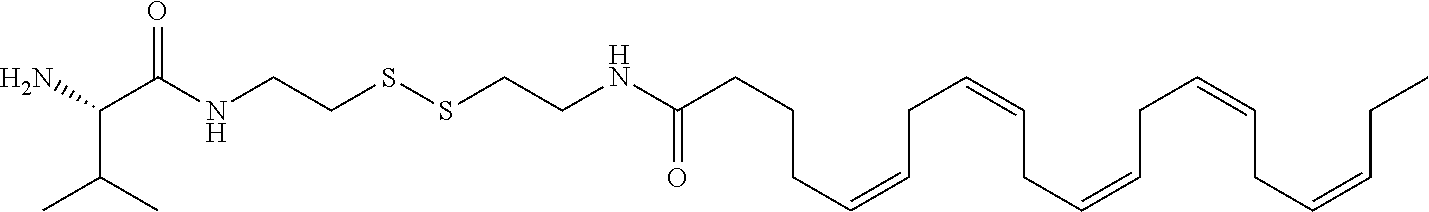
NC(C(NCCSSCCNC(CCCC=CCC=CCC=CCC=CCC=CCC)=O)=O)C(C)C
